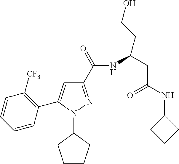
C1(C(=O)NC(CC(NC2CCC2)=O)CCO)=NN(C2CCCC2)C(C2=C([CF3])C=CC=C2)=C1
